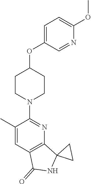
C1CN(C2=NC3=C(C=C2C)C(=O)NC32CC2)CCC1OC1=CC=C(OC)N=C1
